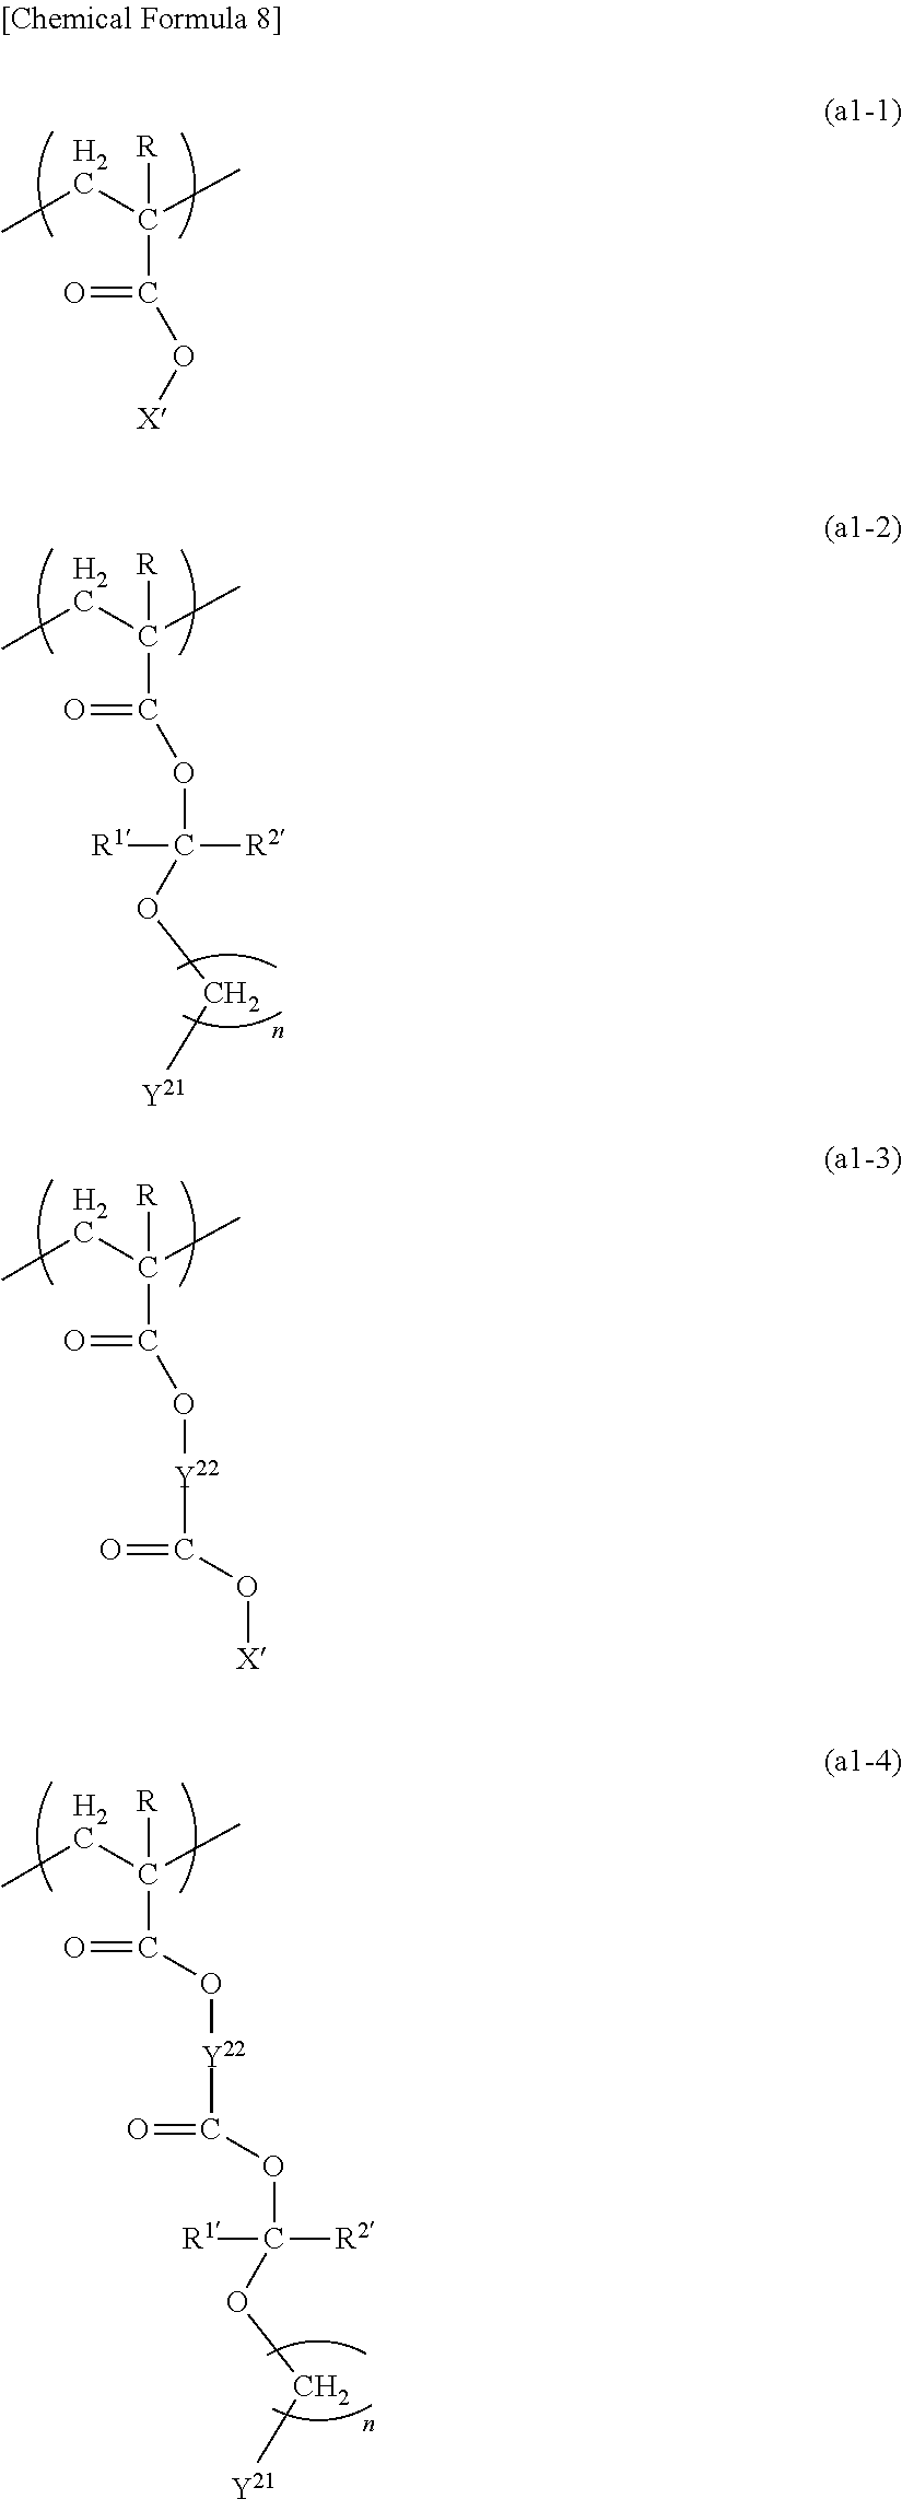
[R]C(CC)(C)C(=O)O[X].[R]C(CC)(C)C(=O)OC([R2])([R1])OC[Y21].[R]C(CC)(C)C(=O)O[Y22]C(=O)O[X].[R]C(CC)(C)C(=O)O[Y22]C(=O)OC([R1])([R2])OC[Y21]
